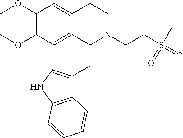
C12=C(NC=C1CC1N(CCS(=O)(C)=O)CCC3=CC(OC)=C(OC)C=C13)C=CC=C2
